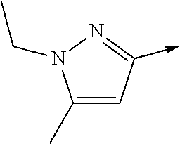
C1(C)=CC(->C)=NN1CC
